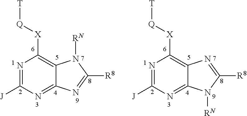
N1=C([J])N=C2C(=C1[X][Q][T])N([RN])C([R8])=N2.N1=C([J])N=C2C(=C1[X][Q][T])N=C([R8])N2[RN]
